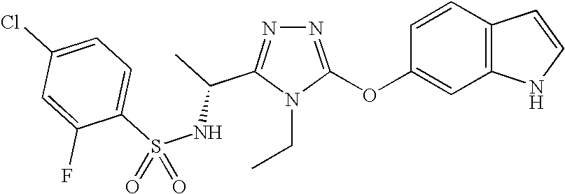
N1=C(OC2=CC3=C(C=C2)C=CN3)N(CC)C(C(C)NS(C2=CC=C(Cl)C=C2F)(=O)=O)=N1
